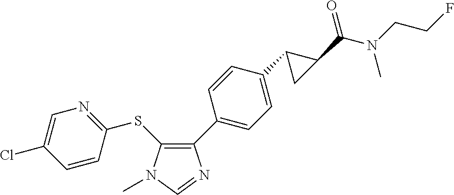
C1(C2=CC=C(C3C(C(=O)N(CCF)C)C3)C=C2)=C(SC2=NC=C(Cl)C=C2)N(C)C=N1
